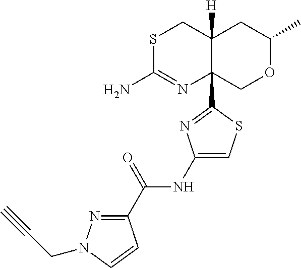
S1C(N)=NC2(C3=NC(NC(C4=NN(CC#C)C=C4)=O)=CS3)C([H])(C1)CC(C)OC2
